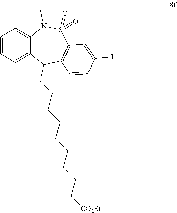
C1=CC=C2C(=C1)N(C)S(=O)(=O)C1=C(C2NCCCCCCCC[CO2Et])C=CC(I)=C1
